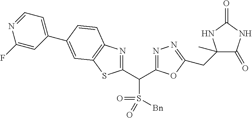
C1(C(C2=NN=C(CC3(C)C(=O)NC(=O)N3)O2)S(=O)(=O)[Bn])=NC2=C(S1)C=C(C1=CC=NC(F)=C1)C=C2
